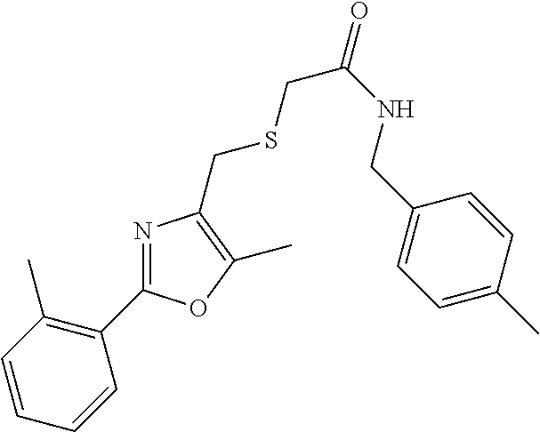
C1(C2=NC(CSCC(NCC3=CC=C(C)C=C3)=O)=C(C)O2)=C(C)C=CC=C1
